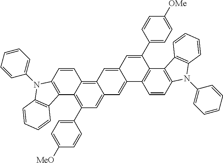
C12=C(C=CC3=C4C(=CC(C5=CC=C([MeO])C=C5)=C13)C=C1C(=C4)C=C(C3=CC=C([OMe])C=C3)C3=C1C=CC1=C3C3=C(N1C1=CC=CC=C1)C=CC=C3)N(C1=CC=CC=C1)C1=C2C=CC=C1
